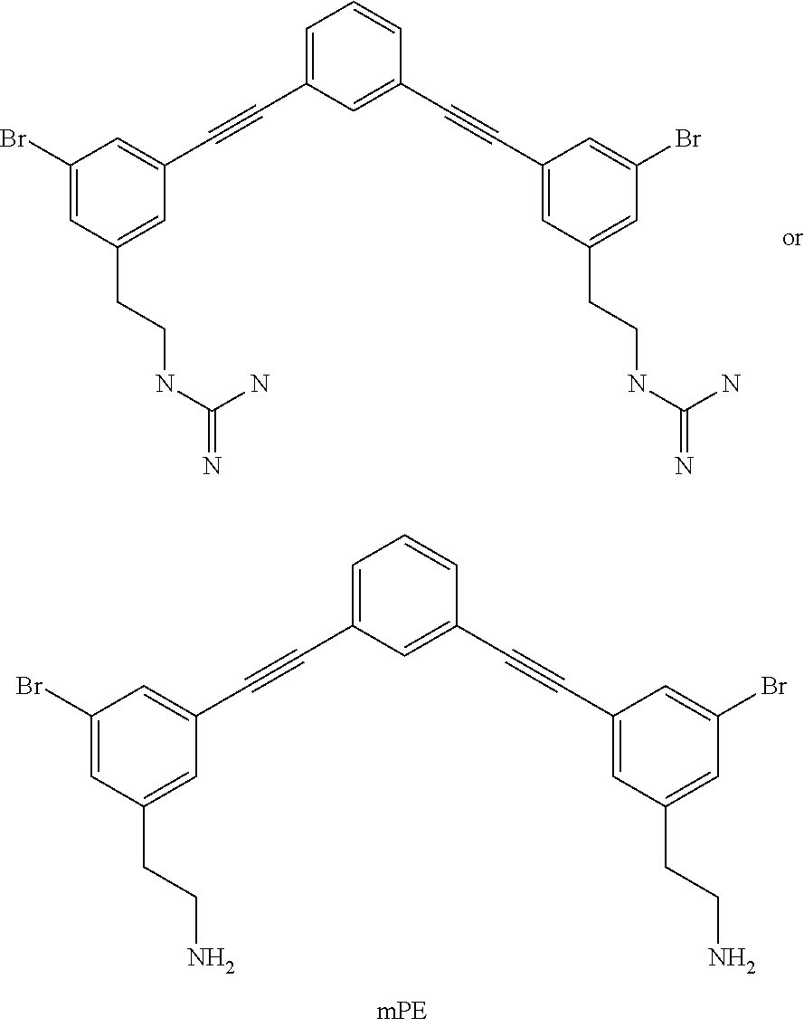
C1(Br)=CC(CCNC(=N)N)=CC(C#CC2=CC=CC(C#CC3=CC(CCNC(=N)N)=CC(Br)=C3)=C2)=C1.C1(Br)=CC(CCN)=CC(C#CC2=CC=CC(C#CC3=CC(CCN)=CC(Br)=C3)=C2)=C1
